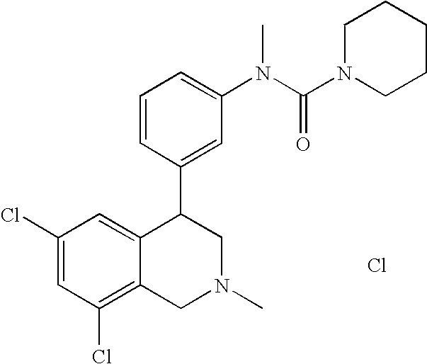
Cl.C1(Cl)=C2C(=CC(Cl)=C1)C(C1=CC(N(C(N3CCCCC3)=O)C)=CC=C1)CN(C)C2
